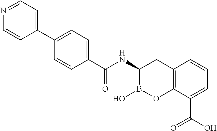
C1(C(NC2B(O)OC3=C(C2)C=CC=C3C(O)=O)=O)=CC=C(C2=CC=NC=C2)C=C1
